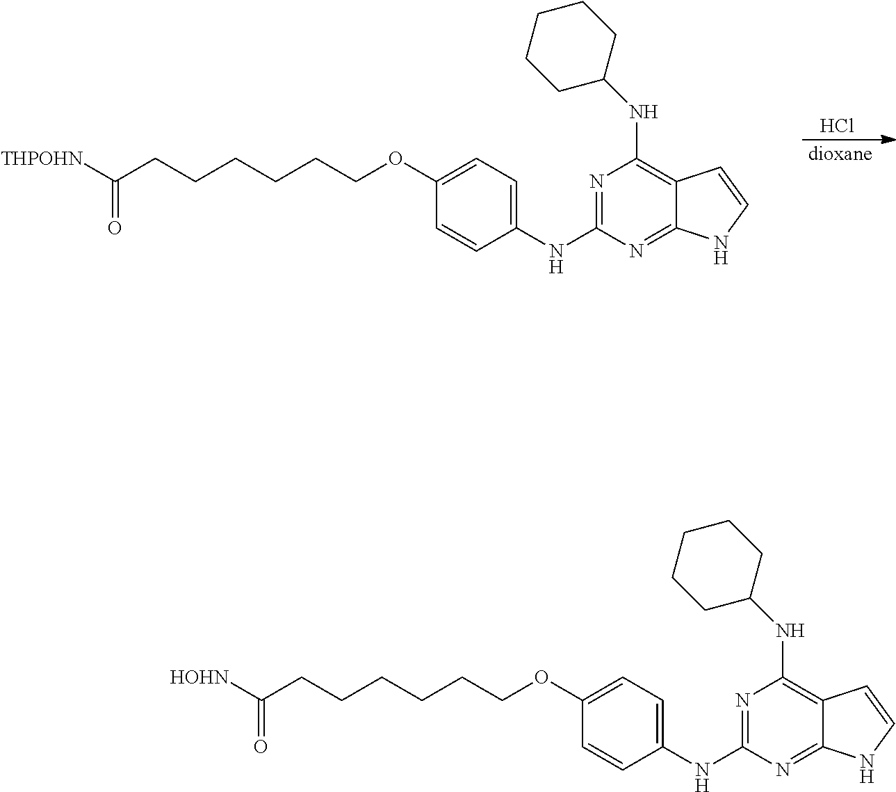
N1=C(NC2=CC=C(OCCCCCCC([THPOHN])=O)C=C2)N=C2C(=C1NC1CCCCC1)C=CN2.[dioxane].Cl.N1=C(NC2=CC=C(OCCCCCCC([HOHN])=O)C=C2)N=C2C(=C1NC1CCCCC1)C=CN2
